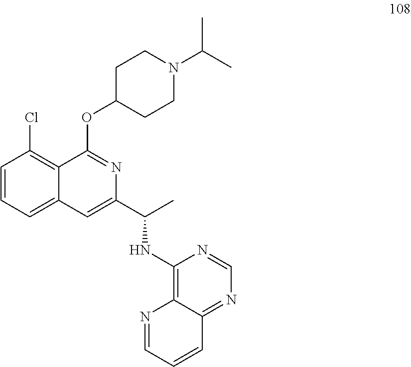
C1=CC=C2C(=C1Cl)C(OC1CCN(C(C)C)CC1)=NC(C(C)NC1=C3C(=NC=N1)C=CC=N3)=C2
